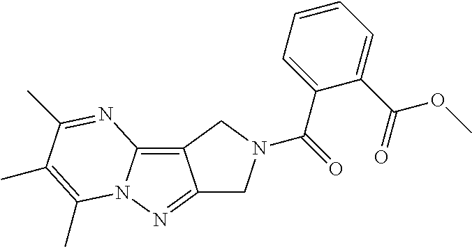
C12=C3N(N=C1CN(C(=O)C1=CC=CC=C1C(OC)=O)C2)C(C)=C(C)C(C)=N3
